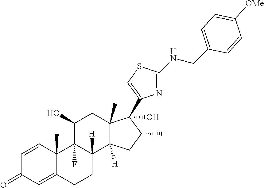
C1=CC2(C)C(=CC1=O)CCC1([H])C2(F)C(O)CC2(C)C1([H])CC(C)C2(O)C1=CSC(NCC2=CC=C([OMe])C=C2)=N1
